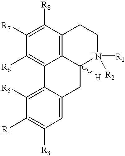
C1([R7])=C([R8])C2=C3C(=C1[R6])C1=C([R5])C([R4])=C([R3])C=C1CC3([H])[N+]([R1])([R2])CC2
